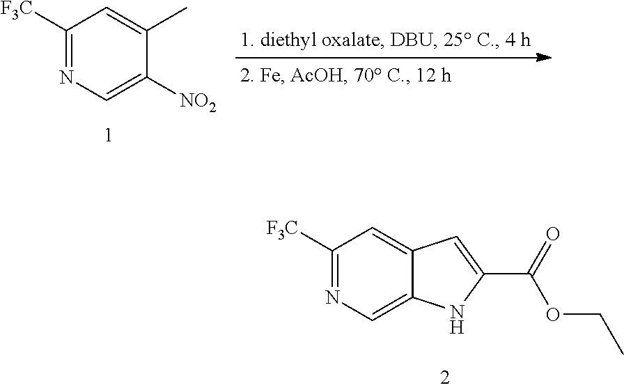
C1=C(C)C([NO2])=CN=C1[F3C].C1=C(C(=O)OCC)NC2=CN=C([F3C])C=C12
